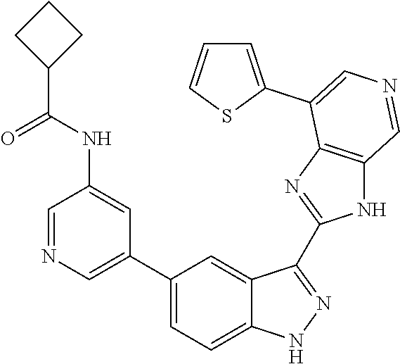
C1(C2=CN=CC(NC(C3CCC3)=O)=C2)=CC=C2C(=C1)C(C1=NC3=C(N1)C=NC=C3C1=CC=CS1)=NN2
